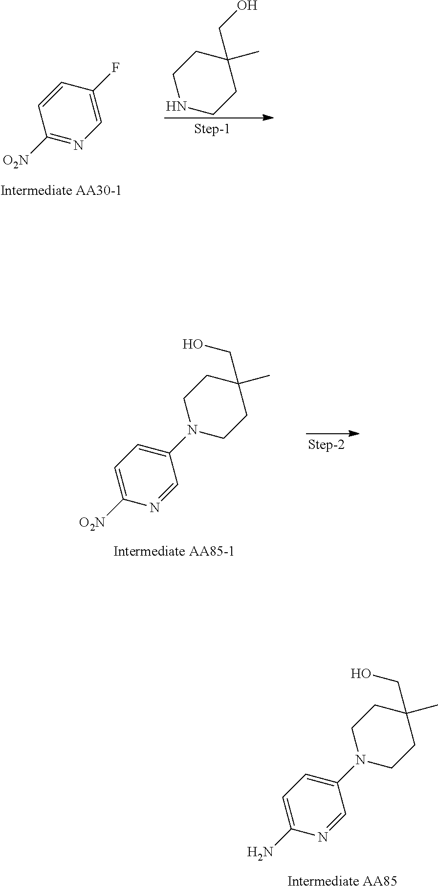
C1([O2N])=NC=C(F)C=C1.N1CCC(C)(CO)CC1.N1(C2=CC=C([O2N])N=C2)CCC(C)(CO)CC1.N1(C2=CC=C(N)N=C2)CCC(C)(CO)CC1
